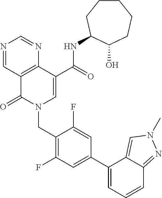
N1=CC2=C(N=C1)C(C(=O)NC1CCCCCC1O)=CN(CC1=C(F)C=C(C3=CC=CC4=NN(C)C=C34)C=C1F)C2=O
